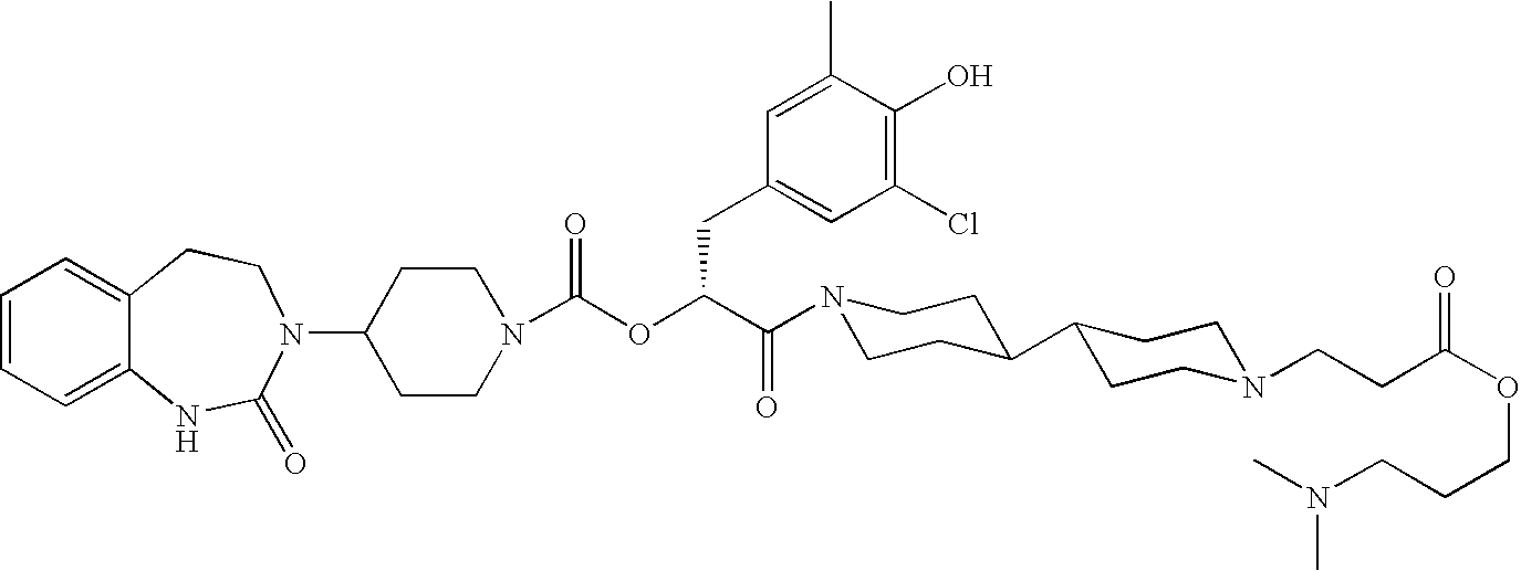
C1(N2C(=O)NC3=CC=CC=C3CC2)CCN(C(OC(C(=O)N2CCC(C3CCN(CCC(OCCCN(C)C)=O)CC3)CC2)CC2=CC(Cl)=C(O)C(C)=C2)=O)CC1
